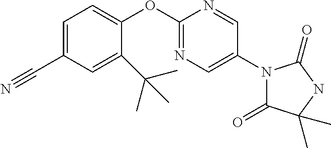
C1(C#N)=CC=C(OC2=NC=C(N3C(=O)C(C)(C)NC3=O)C=N2)C(C(C)(C)C)=C1
